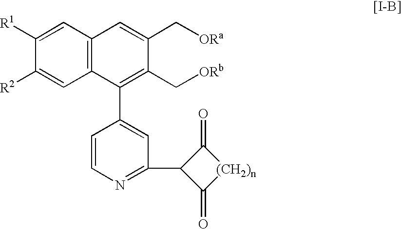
C1=C([R1])C([R2])=CC2=C1C=C(C[ORa])C(C[ORb])=C2C1=CC(C2C(=O)[(CH2)n]C2=O)=NC=C1
